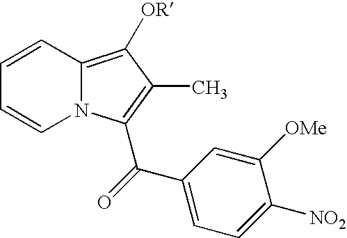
N12C(=C([OR])C(C)=C1C(=O)C1=CC=C([NO2])C([OMe])=C1)C=CC=C2
